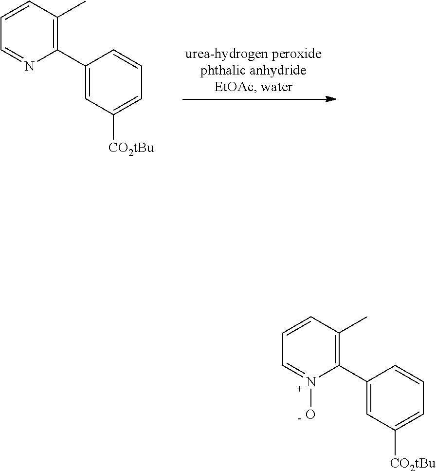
C1=CC(C)=C(C2=CC([CO2tBu])=CC=C2)N=C1.C1=CC(C)=C(C2=CC([CO2tBu])=CC=C2)N(O)=C1
